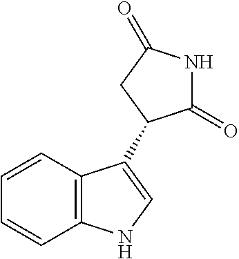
N1C(=O)C(C2=CNC3=C2C=CC=C3)CC1=O
